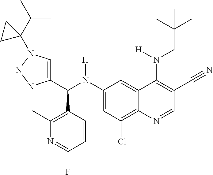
C1(N(C(C2=CN(C3(C(C)C)CC3)NN2)C2=C(C)N=C(F)C=C2)[H])=CC(Cl)=C2C(=C1)C(N(CC(C)(C)C)[H])=C(C#N)C=N2
